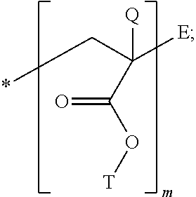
C(C([Q])([E])C(O[T])=O)*
